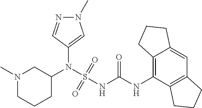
C1(N(S(NC(NC2=C3C(=CC4=C2CCC4)CCC3)=O)(=O)=O)C2CN(C)CCC2)=CN(C)N=C1
